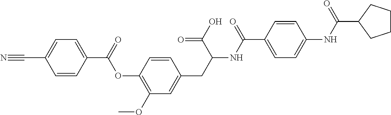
C1=CC(C(=O)OC2=C(OC)C=C(CC(NC(C3=CC=C(NC(=O)C4CCCC4)C=C3)=O)C(=O)O)C=C2)=CC=C1C#N
